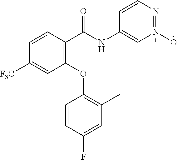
C1(C(NC2=CN(O)=NC=C2)=O)=C(OC2=C(C)C=C(F)C=C2)C=C([F3C])C=C1
